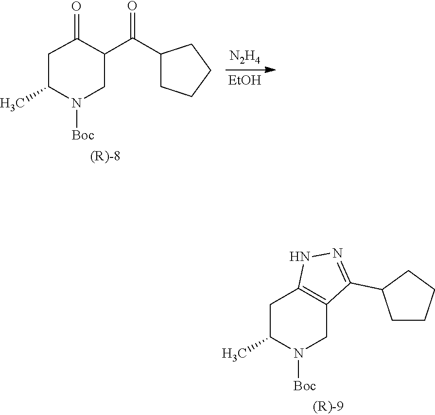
[N2H4].[EtOH].C1CCCC1C(C1CN([Boc])C(C)CC1=O)=O.C1C(C)N([Boc])CC2=C1NN=C2C1CCCC1
